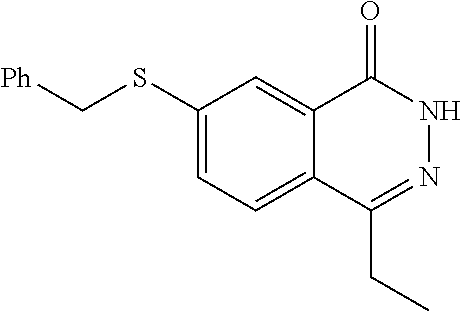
C1(SC[Ph])=CC=C2C(=C1)C(=O)NN=C2CC
